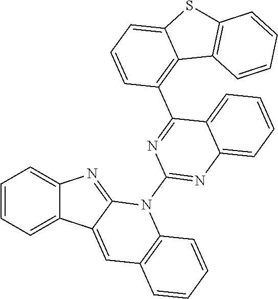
C1=CC=C2C(=C1)N=C1C2=CC2=C(N1C1=NC3=CC=CC=C3C(C3=C4C(=CC=C3)SC3=C4C=CC=C3)=N1)C=CC=C2
